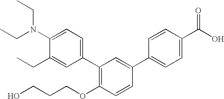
C1(N(CC)CC)=CC=C(C2=C(OCCCO)C=CC(C3=CC=C(C(O)=O)C=C3)=C2)C=C1CC
